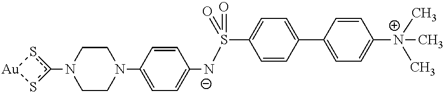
N1(c2s[Au]s2)CCN(C2=CC=C([N-]S(C3=CC=C(C4=CC=C([N+](C)(C)C)C=C4)C=C3)(=O)=O)C=C2)CC1
